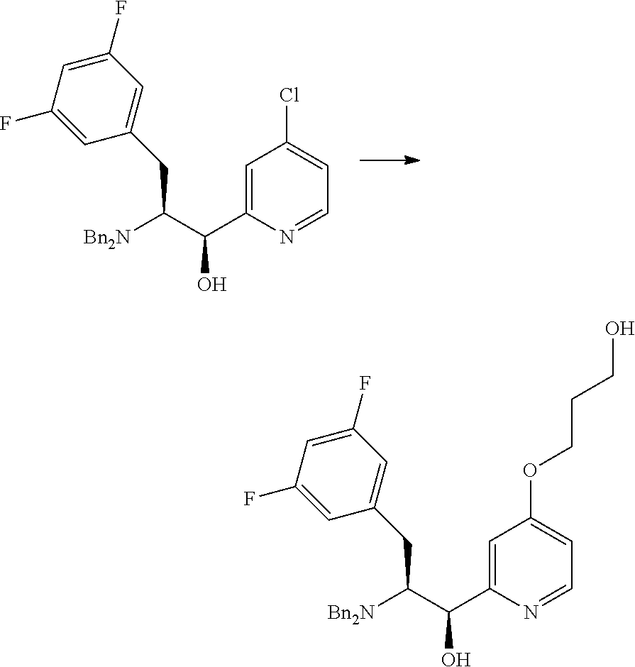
C1=C(F)C=C(F)C=C1CC([Bn2N])C(C1=CC(Cl)=CC=N1)O.C1=C(F)C=C(F)C=C1CC([Bn2N])C(C1=CC(OCCCO)=CC=N1)O
